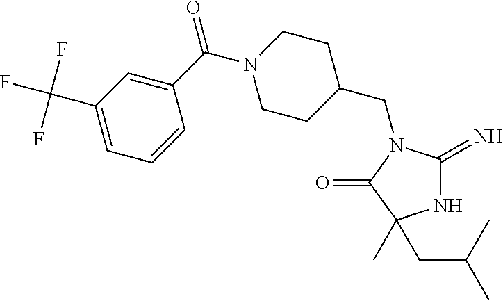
N1C(=N)N(CC2CCN(C(C3=CC(C(F)(F)F)=CC=C3)=O)CC2)C(=O)C1(C)CC(C)C
